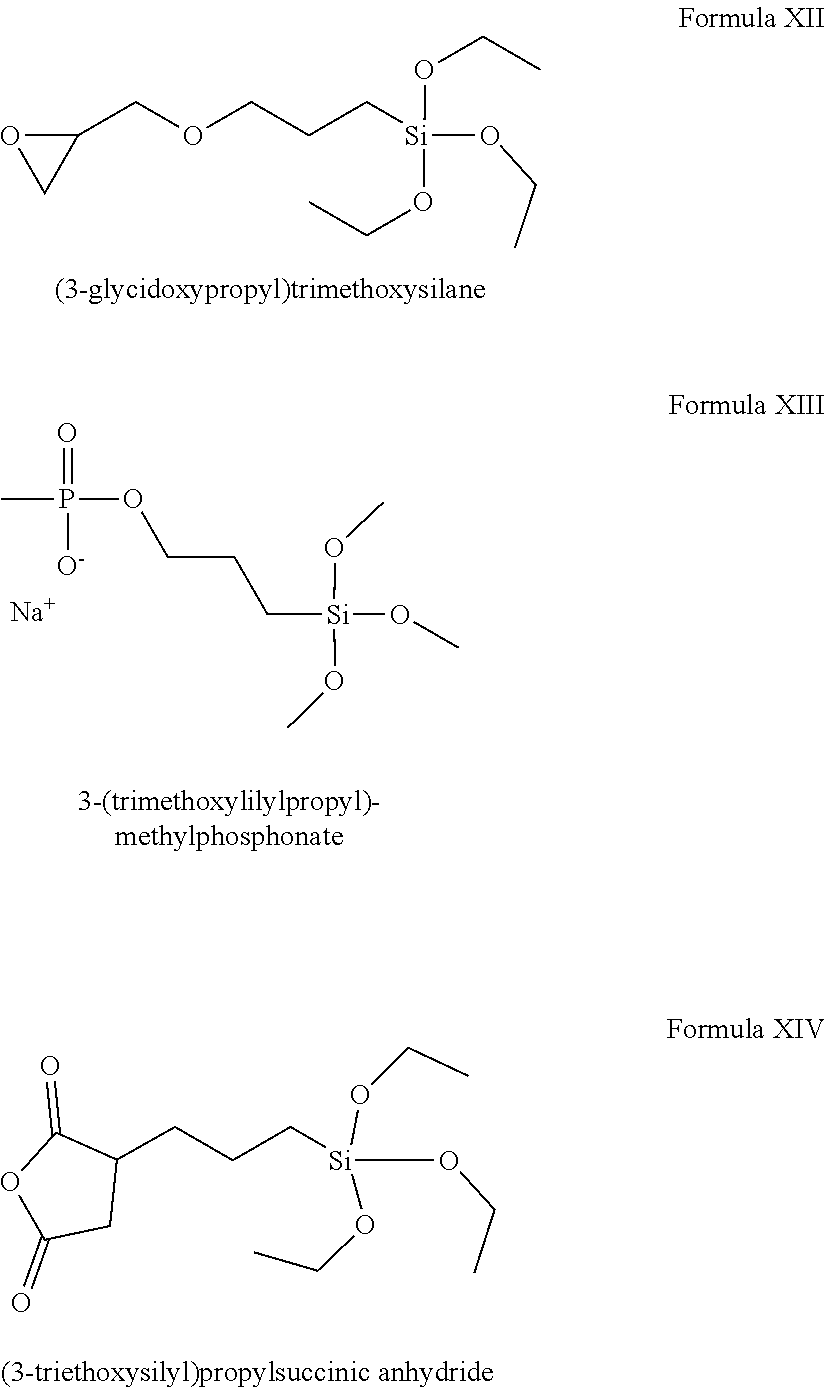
C(COCC1CO1)C[Si](OCC)(OCC)OCC.P(=O)([O-])(OCCC[Si](OC)(OC)OC)C.[Na].C1(=O)CC(CCC[Si](OCC)(OCC)OCC)C(=O)O1
